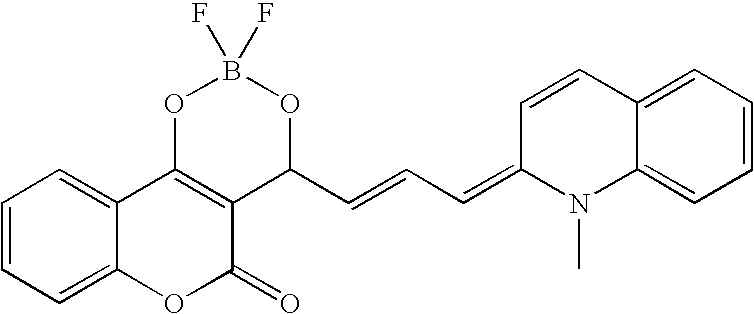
C1=CC=C2C(=C1)C1=C(C(=O)O2)C(C=CC=C2N(C)C3=CC=CC=C3C=C2)OB(F)(F)O1
